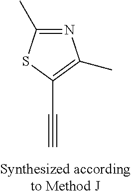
C#CC1=C(C)N=C(C)S1
